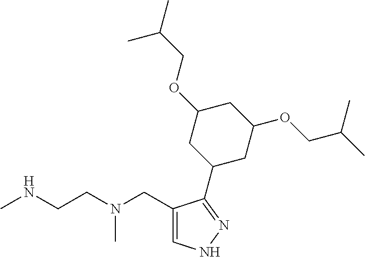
CNCCN(CC1=CNN=C1C1CC(OCC(C)C)CC(OCC(C)C)C1)C
